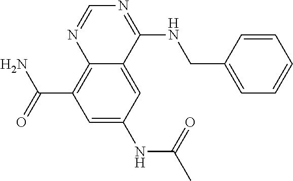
N1=C(NCC2=CC=CC=C2)C2=CC(NC(C)=O)=CC(C(=O)N)=C2N=C1
